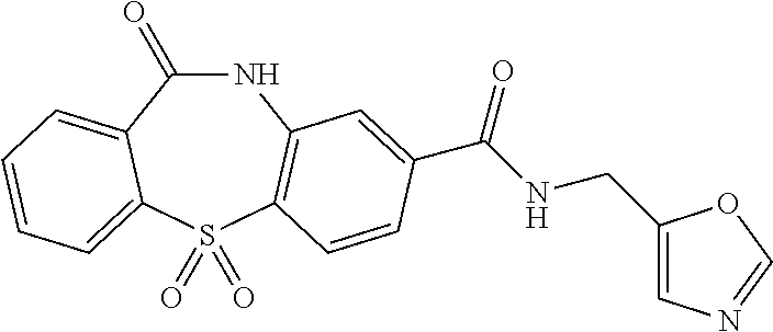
C1(=O)NC2=C(S(=O)(=O)C3=CC=CC=C13)C=CC(C(NCC1=CN=CO1)=O)=C2
